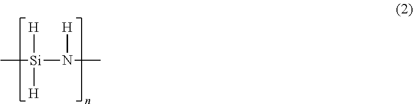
C[Si](N([H])C)([H])[H]
